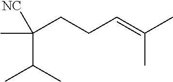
C(CCC=C(C)C)(C)([NC])C(C)C
